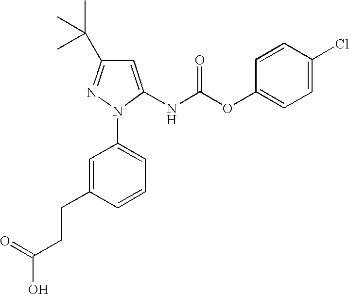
C1(CCC(O)=O)=CC(N2N=C(C(C)(C)C)C=C2NC(OC2=CC=C(Cl)C=C2)=O)=CC=C1
